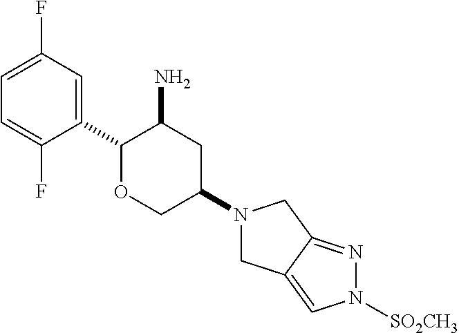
C1(C2OCC(N3CC4=CN([SO2CH3])N=C4C3)CC2N)=CC(F)=CC=C1F
